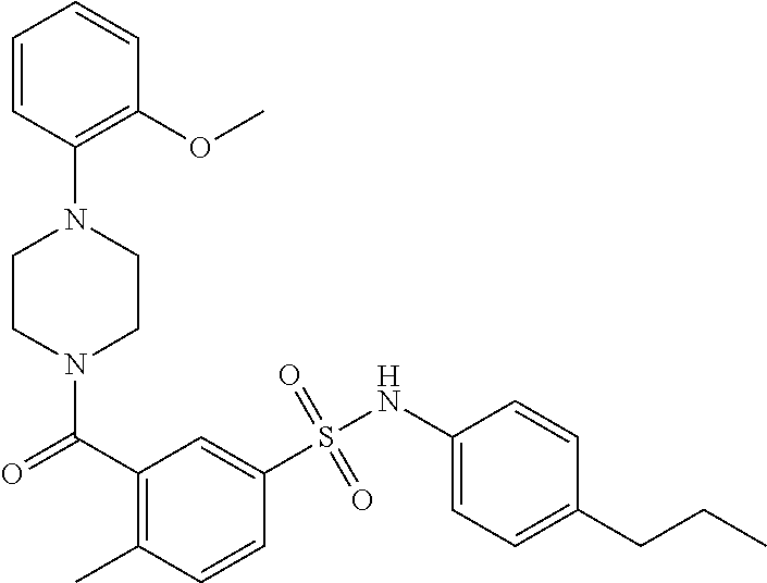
N1(C(=O)C2=C(C)C=CC(S(NC3=CC=C(CCC)C=C3)(=O)=O)=C2)CCN(C2=C(OC)C=CC=C2)CC1
